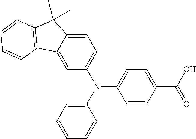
N(C1=CC=C(C(O)=O)C=C1)(C1=CC=CC=C1)C1=CC=C2C(=C1)C1=C(C2(C)C)C=CC=C1
